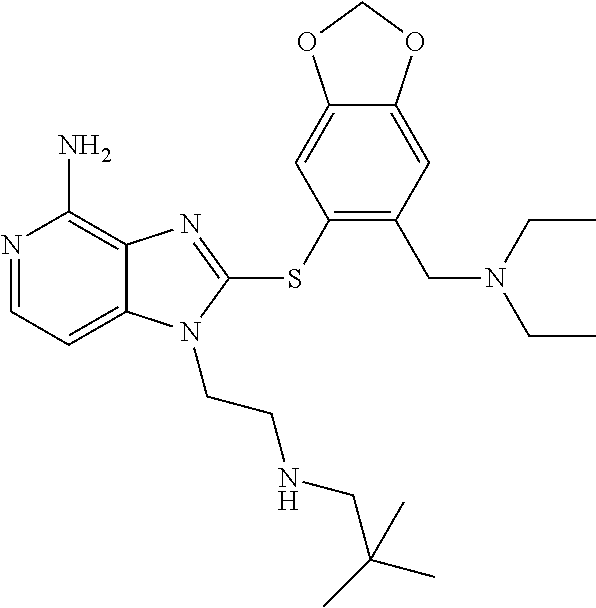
N1=CC=C2C(=C1N)N=C(SC1=C(CN(CC)CC)C=C3C(=C1)OCO3)N2CCNCC(C)(C)C
